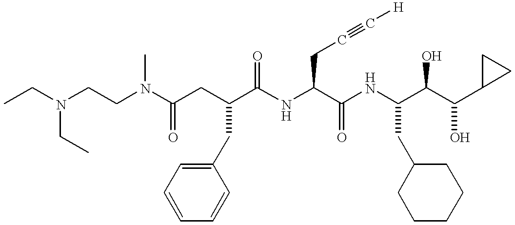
CCN(CCN(C(CC(C(NC(C(NC(C(C(C1CC1)O)O)CC1CCCCC1)=O)CC#C[H])=O)CC1=CC=CC=C1)=O)C)CC
